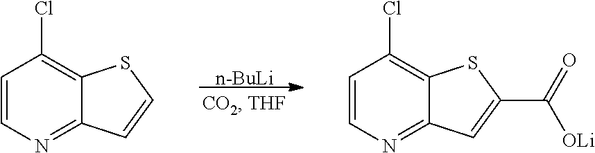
[n-BuLi].C1=CN=C2C(=C1Cl)SC=C2.C1=CN=C2C(=C1Cl)SC(C(=O)[OLi])=C2
